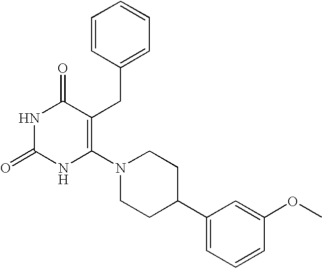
N1C(=O)NC(N2CCC(C3=CC=CC(OC)=C3)CC2)=C(CC2=CC=CC=C2)C1=O
